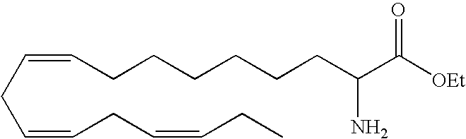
C(=CCC=CCC)CC=CCCCCCCC(C([OEt])=O)N
